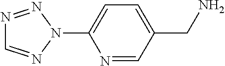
N1=CC(CN)=CC=C1N1N=NC=N1
